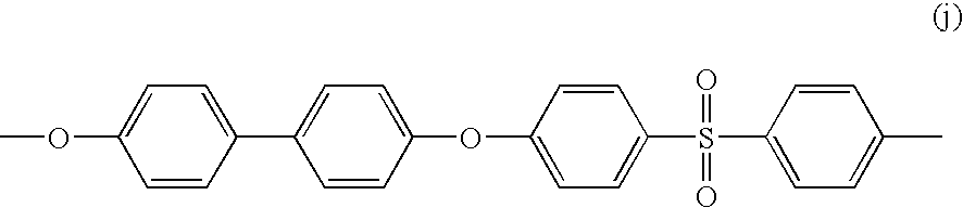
C1=C(OC)C=CC(C2=CC=C(OC3=CC=C(S(C4=CC=C(C)C=C4)(=O)=O)C=C3)C=C2)=C1
